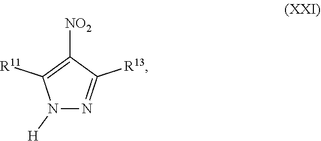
N1([H])N=C([R13])C([NO2])=C1[R11]
